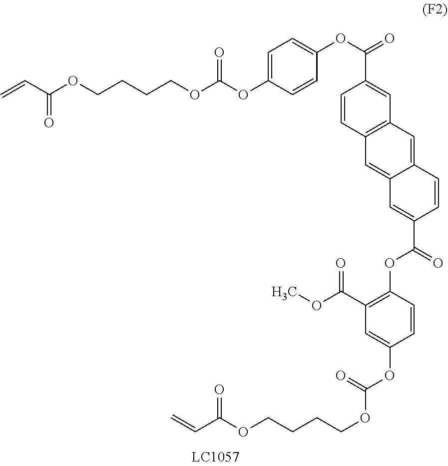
C=CC(OCCCCOC(OC1=CC=C(OC(C2=CC3=C(C=C2)C=C2C(=C3)C=CC(C(OC3=C(C(=O)OC)C=C(OC(=O)OCCCCOC(=O)C=C)C=C3)=O)=C2)=O)C=C1)=O)=O
